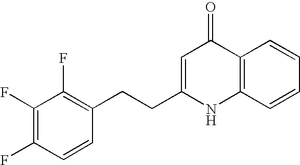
C1(F)=C(F)C=CC(CCC2=CC(=O)C3=C(N2)C=CC=C3)=C1F
